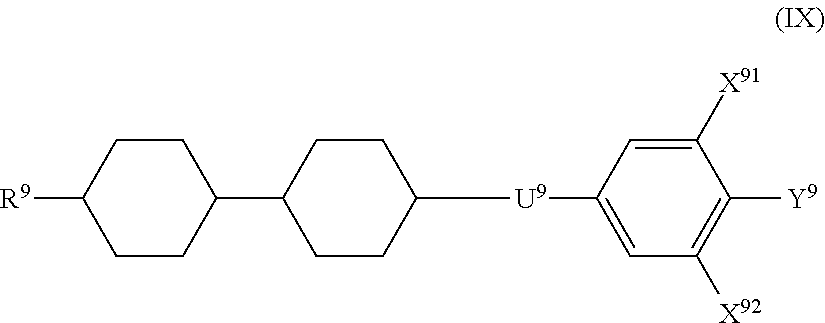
C1([X91])=CC([U9]C2CCC(C3CCC([R9])CC3)CC2)=CC([X92])=C1[Y9]
